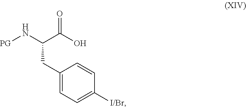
[PG]NC(C(O)=O)CC1=CC=C([I/Br])C=C1
